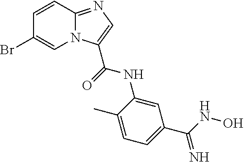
C1=C(Br)C=CC2=NC=C(C(=O)NC3=CC(C(=N)NO)=CC=C3C)N12
